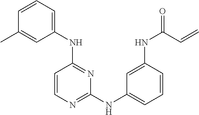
C1=CN=C(NC2=CC=CC(NC(=O)C=C)=C2)N=C1NC1=CC=CC(C)=C1
